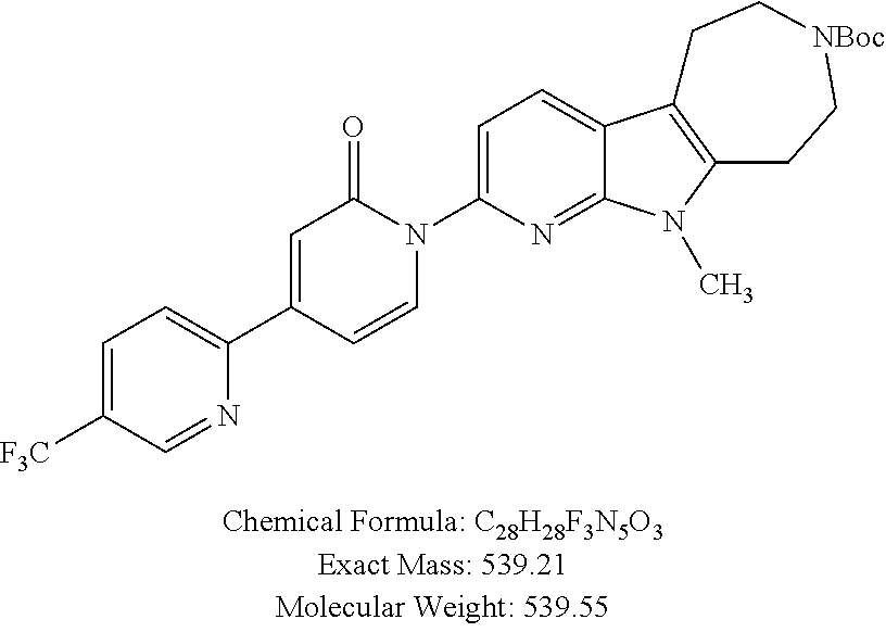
C1=C([F3C])C=NC(C2=CC(=O)N(C3=CC=C4C(=N3)N(C)C3=C4CC[NBoc]CC3)C=C2)=C1
